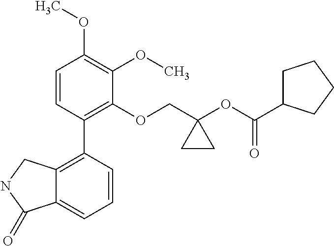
C1=CC(C2=C3C(=CC=C2)C(=O)NC3)=C(OCC2(OC(C3CCCC3)=O)CC2)C(OC)=C1OC
